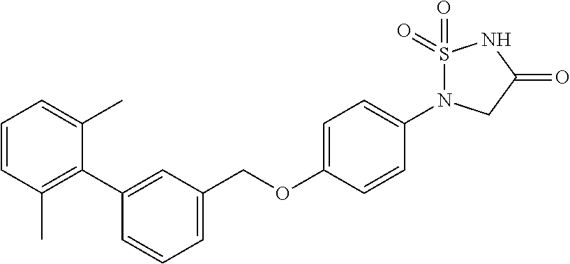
C1=CC(C)=C(C2=CC(COC3=CC=C(N4S(=O)(=O)NC(=O)C4)C=C3)=CC=C2)C(C)=C1
